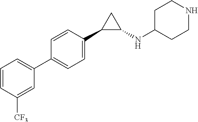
C1=CC([CF3])=CC(C2=CC=C(C3C(NC4CCNCC4)C3)C=C2)=C1
